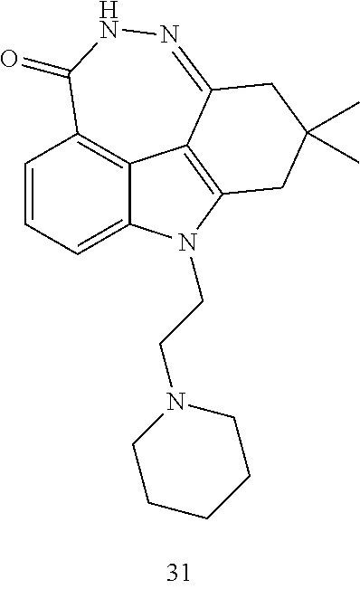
C1=CC=C2C3=C1C(=O)NN=C1C3=C(N2CCN2CCCCC2)CC(C)(C)C1
